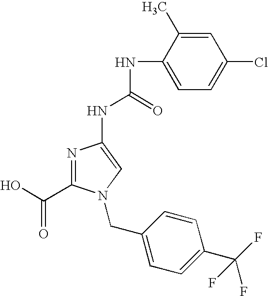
N1=C(C(O)=O)N(CC2=CC=C(C(F)(F)F)C=C2)C=C1NC(NC1=CC=C(Cl)C=C1C)=O
